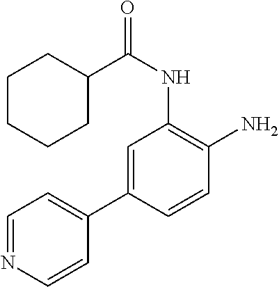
C1=C(C2=CC=NC=C2)C=CC(N)=C1NC(=O)C1CCCCC1
